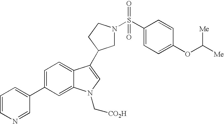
C1(C2=CC=CN=C2)=CC=C2C(=C1)N(C[CO2H])C=C2C1CN(S(C2=CC=C(OC([Me])[Me])C=C2)(=O)=O)CC1
